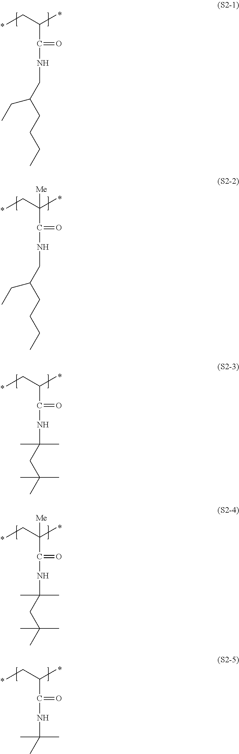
CCC(C)C(NCC(CCCC)CC)=O.CCC(C)(C(NCC(CCCC)CC)=O)[Me].CCC(C)C(NC(CC(C)(C)C)(C)C)=O.CCC(C)(C(NC(CC(C)(C)C)(C)C)=O)[Me].CCC(C)C(NC(C)(C)C)=O
